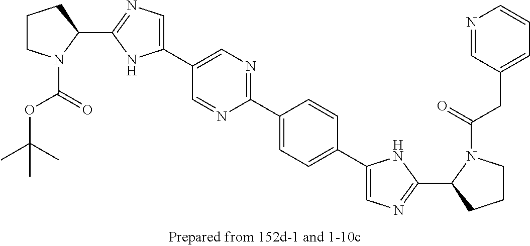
C1(C2=NC=C(C3=CN=C(C4CCCN4C(OC(C)(C)C)=O)N3)C=N2)=CC=C(C2=CN=C(C3CCCN3C(CC3=CC=CN=C3)=O)N2)C=C1
